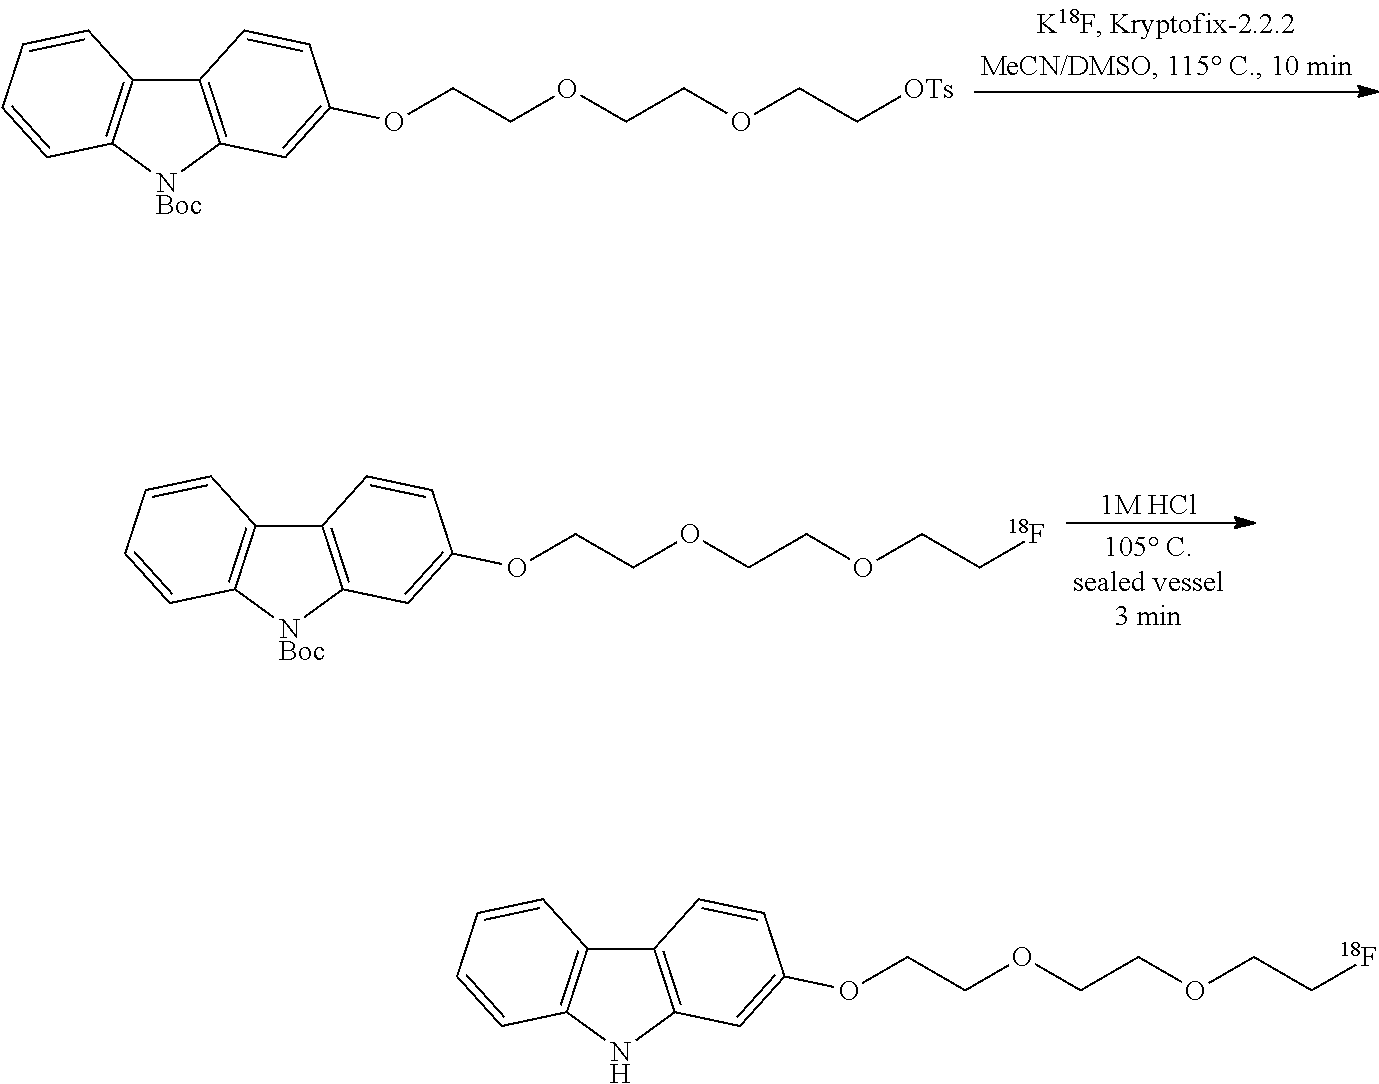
C12=C([NBoc]C3=C1C=CC=C3)C=C(OCCOCCOCC[OTs])C=C2.[1M HCl].C12=C([NBoc]C3=C1C=CC=C3)C=C(OCCOCCOCC[18F])C=C2.C12=C(NC3=C1C=CC=C3)C=C(OCCOCCOCC[18F])C=C2
